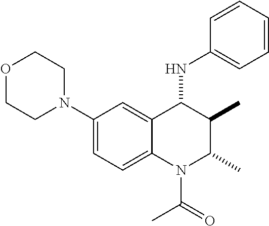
C1(N2CCOCC2)=CC=C2C(=C1)C(NC1=CC=CC=C1)C(C)C(C)N2C(C)=O
